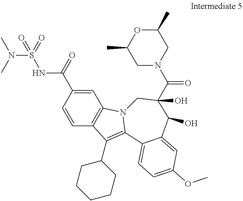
C12=C(C=CC(C(NS(N(C)C)(=O)=O)=O)=C1)C(C1CCCCC1)=C1N2CC(C(N2CC(C)OC(C)C2)=O)(O)C(O)C2=CC(OC)=CC=C12
